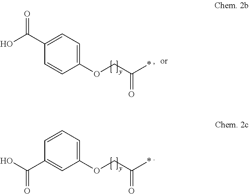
C1(C(O)=O)=CC=C(OCC(*)=O)C=C1.C1=CC=C(OCC(*)=O)C=C1C(O)=O
